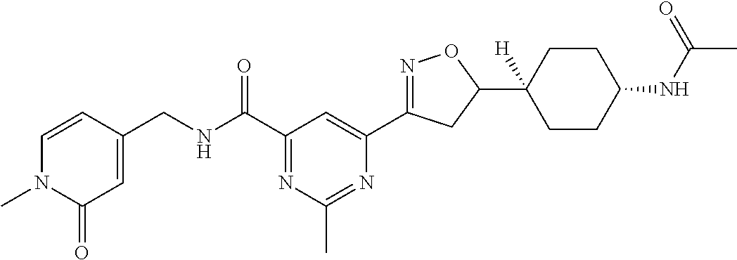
C1(CNC(C2=NC(C)=NC(C3=NOC(C4([H])CCC(NC(C)=O)CC4)C3)=C2)=O)=CC(=O)N(C)C=C1
